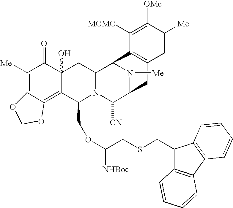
C1([Me])=C2C(=C3C(O)(C1=O)CC1N(C3COC(CSCC3C4=C(C5=C3C=CC=C5)C=CC=C4)[NHBoc])C([CN])C3N([Me])C1C1=C(C3)C=C([Me])C([OMe])=C1[MOMO])OCO2
